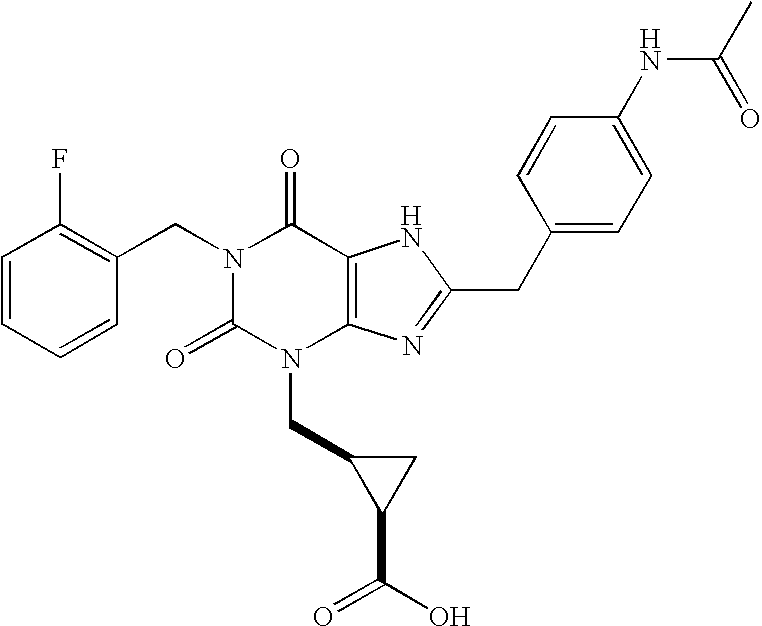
C1=CC=CC(CN2C(=O)N(CC3C(C(O)=O)C3)C3=C(C2=O)NC(CC2=CC=C(NC(C)=O)C=C2)=N3)=C1F
